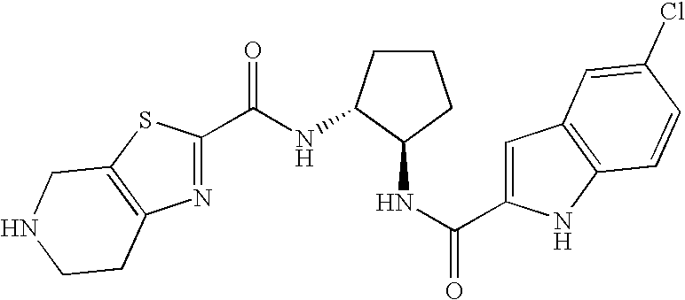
C1(C(NC2CCCC2NC(C2=CC3=C(N2)C=CC(Cl)=C3)=O)=O)=NC2=C(S1)CNCC2
